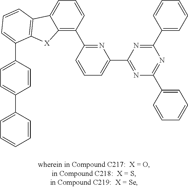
C12=C(C3=NC(C4=NC(C5=CC=CC=C5)=NC(C5=CC=CC=C5)=N4)=CC=C3)C=CC=C1C1=C([X]2)C(C2=CC=C(C3=CC=CC=C3)C=C2)=CC=C1
